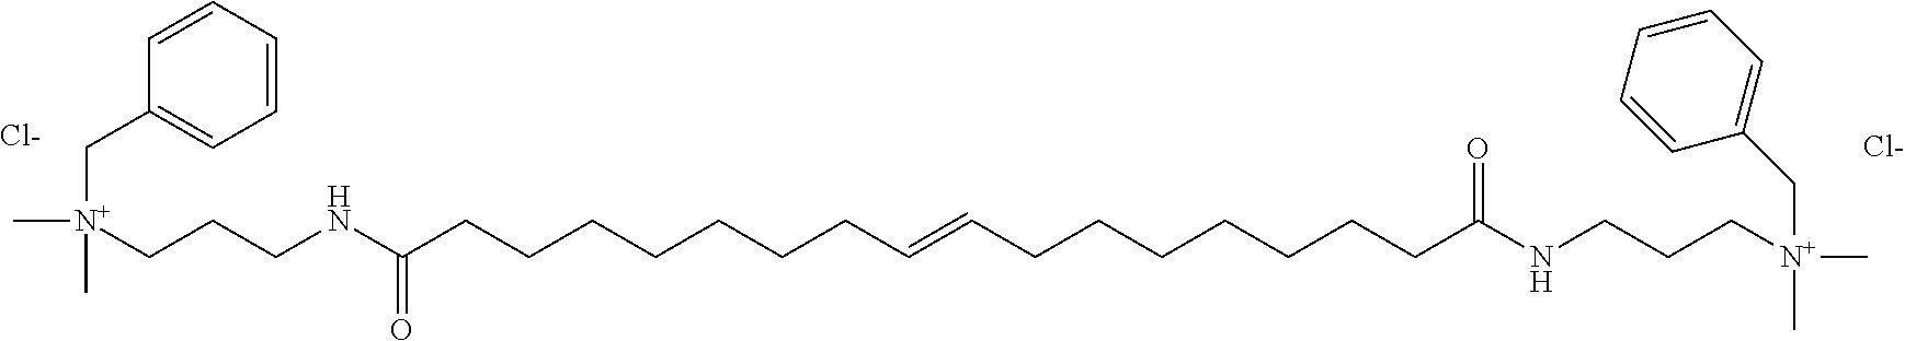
N(C(CCCCCCCC=CCCCCCCCC(NCCC[N+](C)(CC1=CC=CC=C1)C)=O)=O)CCC[N+](C)(C)CC1=CC=CC=C1.[Cl-].[Cl-]
